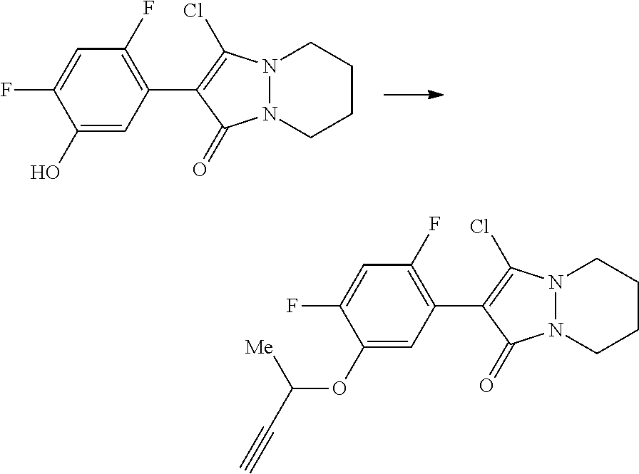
N12N(CCCC1)C(=O)C(C1=C(F)C=C(F)C(O)=C1)=C2Cl.N12N(CCCC1)C(=O)C(C1=C(F)C=C(F)C(OC(C#C)[Me])=C1)=C2Cl
